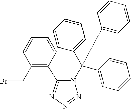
C1=CC=CC(CBr)=C1C1=NN=NN1C(C1=CC=CC=C1)(C1=CC=CC=C1)C1=CC=CC=C1
